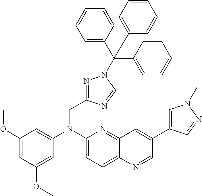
C1(N(C2=CC(OC)=CC(OC)=C2)CC2=NN(C(C3=CC=CC=C3)(C3=CC=CC=C3)C3=CC=CC=C3)C=N2)=CC=C2C(=N1)C=C(C1=CN(C)N=C1)C=N2
